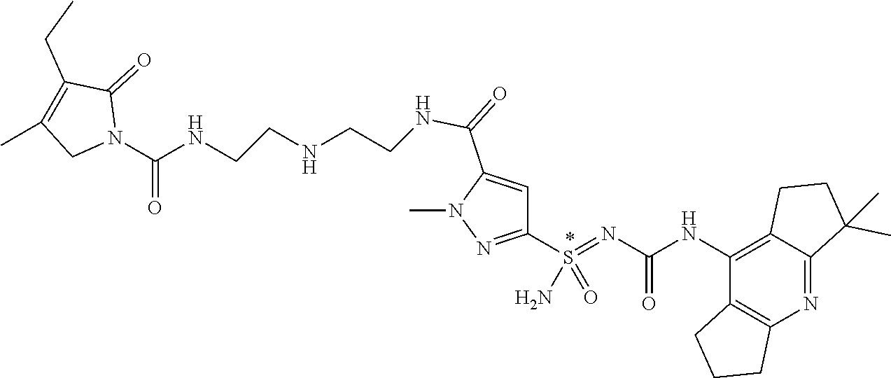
C12=C(NC(N=S(C3=NN(C)C(C(=O)NCCNCCNC(N4C(=O)C(CC)=C(C)C4)=O)=C3)(=O)N)=O)C3=C(N=C1C(C)(C)CC2)CCC3
